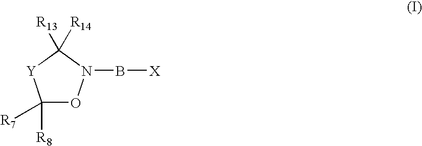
C1([R8])([R7])ON(B[X])C([R13])([R14])[Y]1
